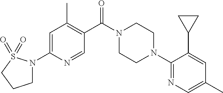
C1=C(N2CCCS2(=O)=O)N=CC(C(N2CCN(C3=NC=C(C)C=C3C3CC3)CC2)=O)=C1C
